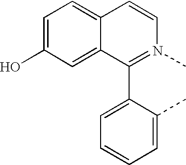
C1=C(O)C=C2C(=C1)C=CN(C)=C2C1=CC=CC=C1C
